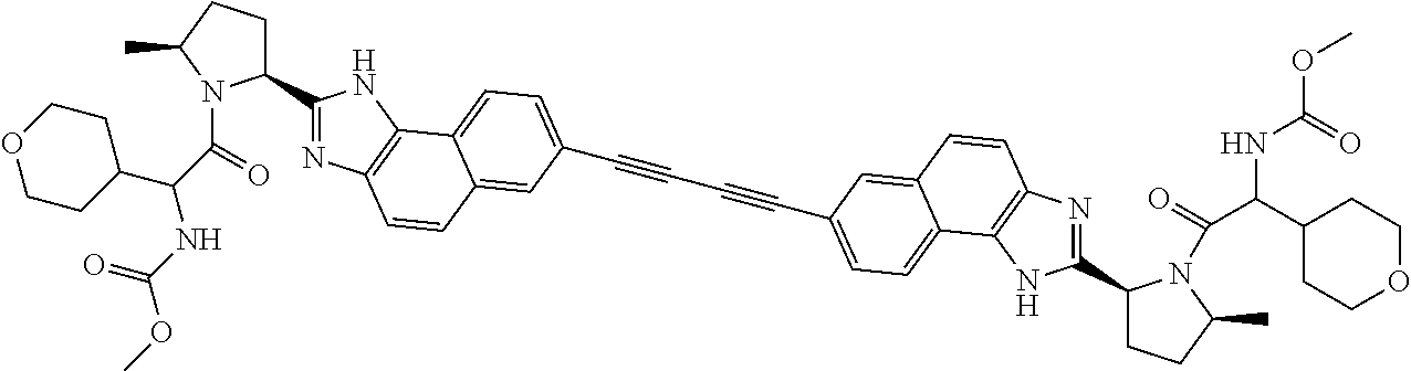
C1(C2CCC(C)N2C(=O)C(C2CCOCC2)NC(OC)=O)=NC2=C(N1)C1=CC=C(C#CC#CC3=CC=C4C5=C(N=C(C6CCC(C)N6C(=O)C(C6CCOCC6)NC(OC)=O)N5)C=CC4=C3)C=C1C=C2
